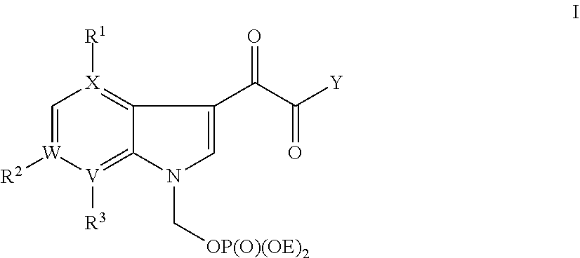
C1=[W]([R2])[V]([R3])=C2C(=[X]1[R1])C(C(C([Y])=O)=O)=CN2C[OP(O)(OE)2]
